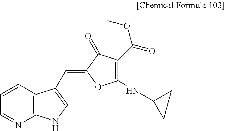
C12=C(C=CC=N1)C(C=C1C(=O)C(C(=O)OC)=C(NC3CC3)O1)=CN2
